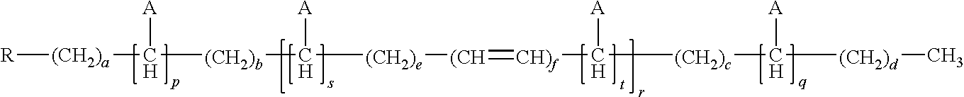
[(CH2)a](C([A])[(CH2)b]C([A])[(CH2)e][(CH]=[CH)f]C([A])[(CH2)c]C([A])[(CH2)d]C)[R]
